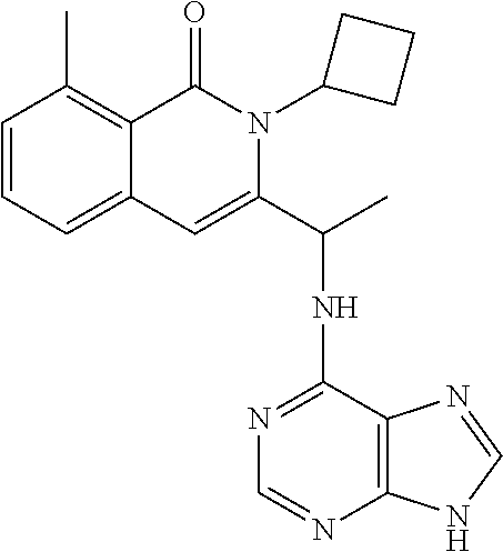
C1=CC=C2C(=C1C)C(=O)N(C1CCC1)C(C(NC1=NC=NC3=C1N=CN3)C)=C2
